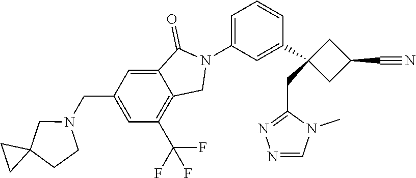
C1(C2(CC3=NN=CN3C)CC(C#N)C2)=CC(N2C(=O)C3=CC(CN4CCC5(C4)CC5)=CC(C(F)(F)F)=C3C2)=CC=C1
